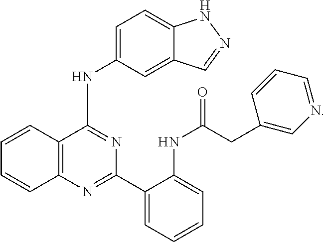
C12=C(N=C(C3=CC=CC=C3NC(CC3=CN=CC=C3)=O)N=C1NC1=CC=C3C(=C1)C=NN3)C=CC=C2
